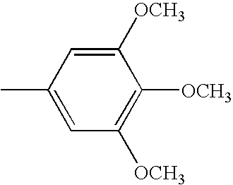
C1(C)=CC([OCH3])=C([OCH3])C([OCH3])=C1
